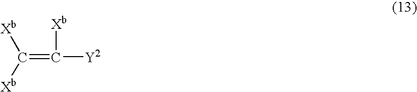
C(=C([Xb])[Y2])([Xb])[Xb]
